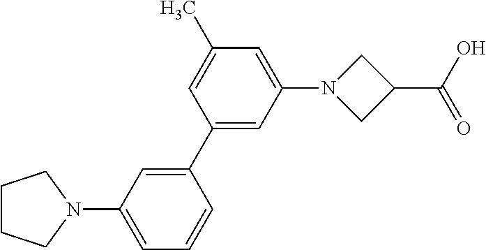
C1=C(N2CCCC2)C=C(C2=CC(N3CC(C(O)=O)C3)=CC(C)=C2)C=C1
